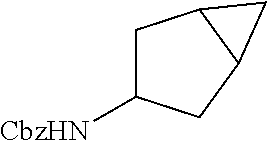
C1C([CbzHN])CC2C1C2
